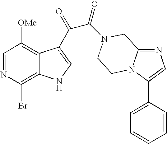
C1=NC(Br)=C2C(=C1[OMe])C(C(=O)C(=O)N1CC3=NC=C(C4=CC=CC=C4)N3CC1)=CN2
